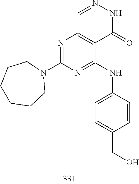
C1=NNC(=O)C2=C1N=C(N1CCCCCC1)N=C2NC1=CC=C(CO)C=C1
